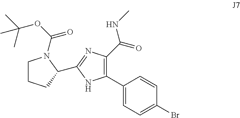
C1(C2=C(C(=O)NC)N=C(C3CCCN3C(=O)OC(C)(C)C)N2)=CC=C(Br)C=C1
